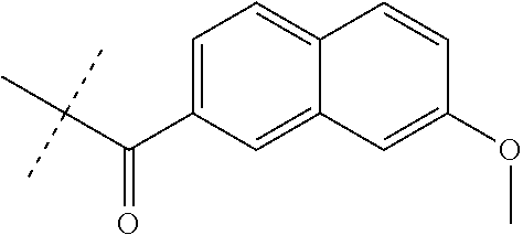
C(C(C1=CC=C2C(=C1)C=C(OC)C=C2)=O)(C)(C)C
